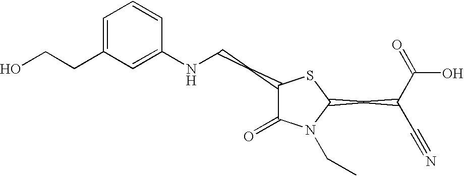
C1=C(CCO)C=C(NCCC2C(=O)N(CC)C(CC(C#N)C(=O)O)S2)C=C1
